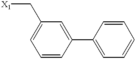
C1=CC(C2=CC=CC=C2)=CC(C[X1])=C1
